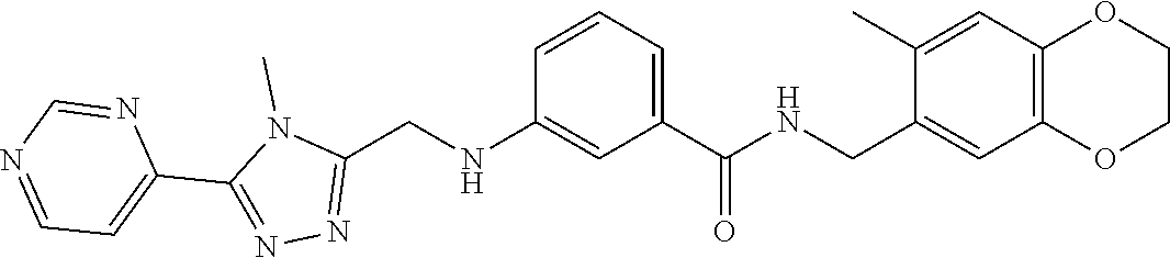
CN1C(C2=CC=NC=N2)=NN=C1CNC1=CC(C(NCC2=CC3=C(C=C2C)OCCO3)=O)=CC=C1
